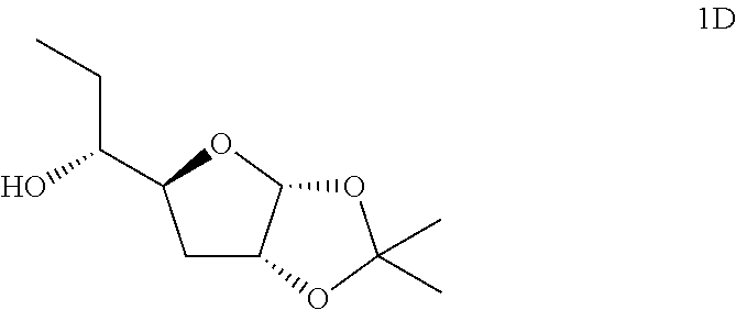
C1C2C(OC1C(O)CC)OC(C)(C)O2
